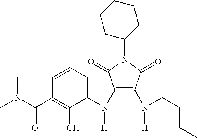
C1=CC(C(N(C)C)=O)=C(O)C(N(C2=C(N([H])C(CCC)C)C(=O)N(C3CCCCC3)C2=O)[H])=C1
